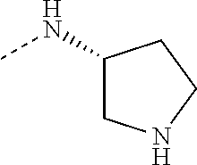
CNC1CNCC1
